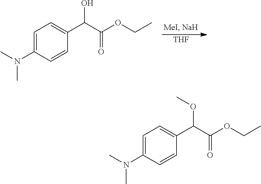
C1=C(N(C)C)C=CC(C(C(OCC)=O)O)=C1.[THF].C1=C(N(C)C)C=CC(C(C(OCC)=O)OC)=C1
